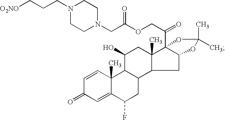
C(CCN1CCN(CC(OCC(=O)C23C(CC4C2(C)CC(O)C2C4CC(F)C4=CC(=O)C=CC24C)OC(C)(C)O3)=O)CC1)[O2NO]
